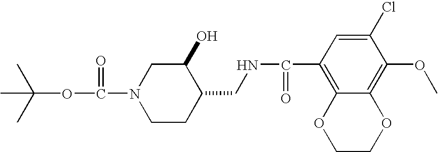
CC(OC(=O)N1CCC(CNC(C2=C3C(=C(OC)C(Cl)=C2)OCCO3)=O)C(O)C1)(C)C
